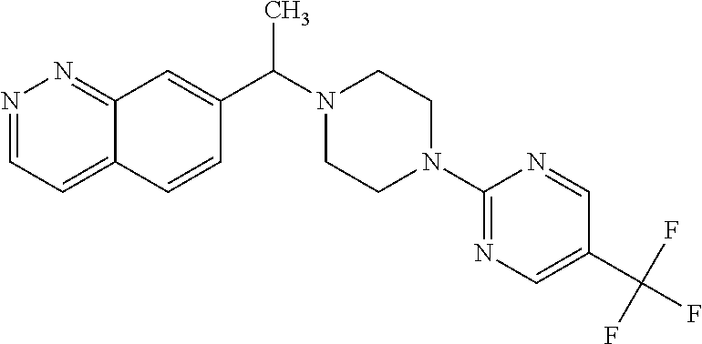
C(N1CCN(C2=NC=C(C(F)(F)F)C=N2)CC1)(C)C1=CC2=NN=CC=C2C=C1
